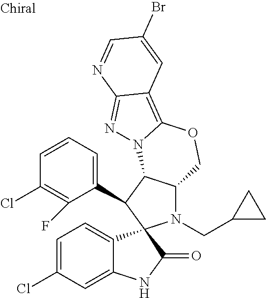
C1=CC=C(C2C3C(N(CC4CC4)C24C2=CC=C(Cl)C=C2NC4=O)COC2=C4C(=NN32)N=CC(Br)=C4)C(F)=C1Cl
